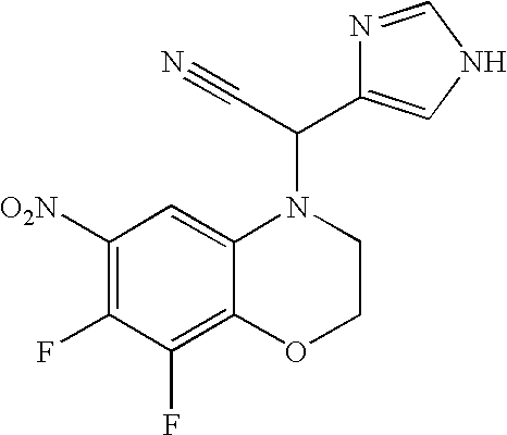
C1([O2N])=C(F)C(F)=C2C(=C1)N(C(C1=CNC=N1)C#N)CCO2
